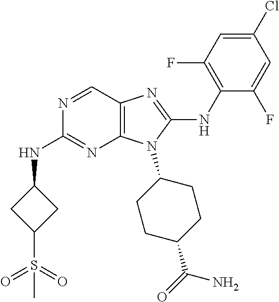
N1=CC2=C(N=C1NC1CC(S(=O)(=O)C)C1)N(C1CCC(C(=O)N)CC1)C(NC1=C(F)C=C(Cl)C=C1F)=N2
